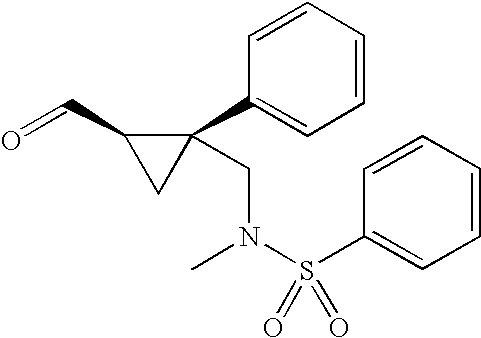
O=CC1CC1(C1=CC=CC=C1)CN(S(C1=CC=CC=C1)(=O)=O)C
